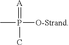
[O-Strand]P(C)(=[A])C
